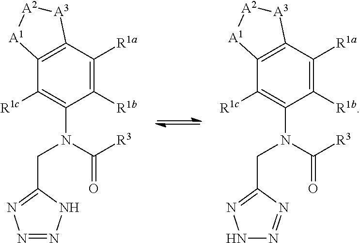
C1([R1c])=C(N(C([R3])=O)CC2=NN=NN2)C([R1b])=C([R1a])C2=C1[A1][A2][A3]2.C1([R1c])=C(N(C([R3])=O)CC2=NNN=N2)C([R1b])=C([R1a])C2=C1[A1][A2][A3]2
